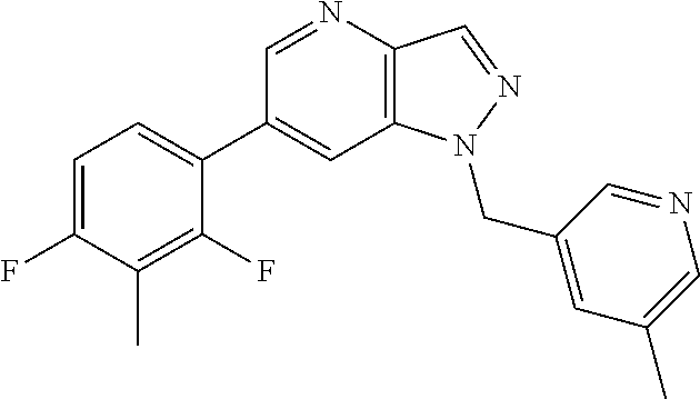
C1(C2=CC=C(F)C(C)=C2F)=CC2=C(C=NN2CC2=CC(C)=CN=C2)N=C1
